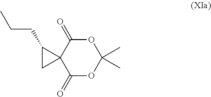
C1(=O)OC(C)(C)OC(=O)C12C(CCC)C2
